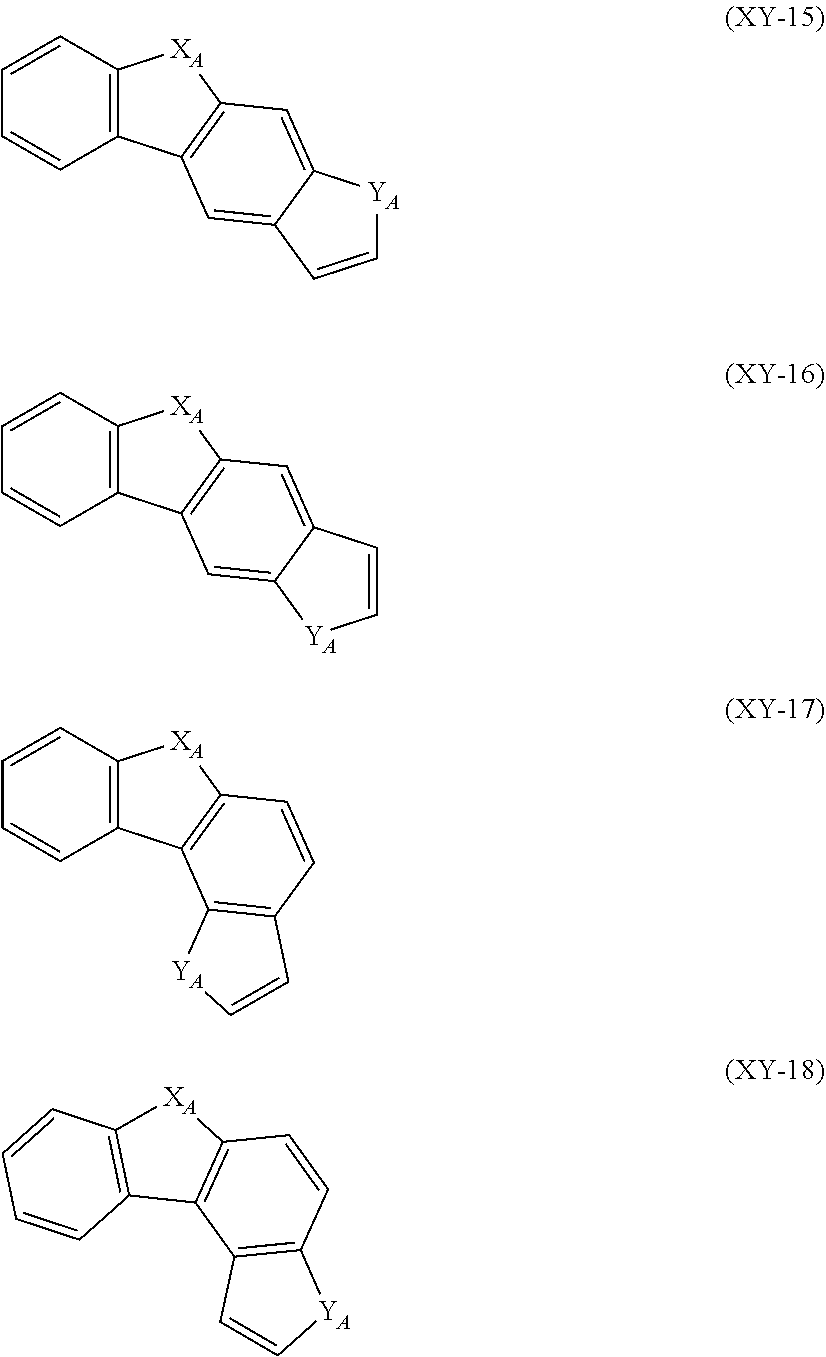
C1=CC=CC2=C1[XA]C1=C2C=C2C(=C1)[YA]C=C2.C1=CC=CC2=C1[XA]C1=C2C=C2C(=C1)C=C[YA]2.C1=CC=CC2=C1[XA]C1=C2C2=C(C=C1)C=C[YA]2.C1=CC=CC2=C1[XA]C1=C2C2=C(C=C1)[YA]C=C2
